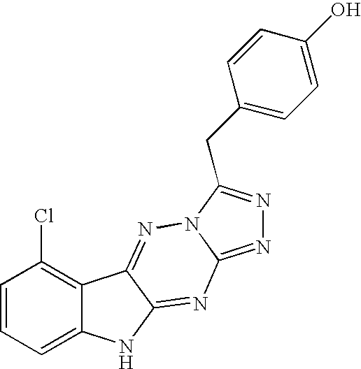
C1=CC=C2C(=C1Cl)C1=NN3C(=NN=C3CC3=CC=C(O)C=C3)N=C1N2
